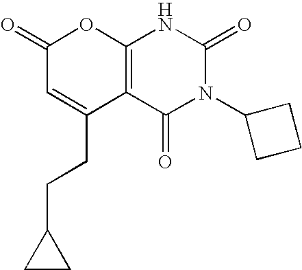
C12=C(C(=O)N(C3CCC3)C(=O)N1)C(CCC1CC1)=CC(=O)O2
